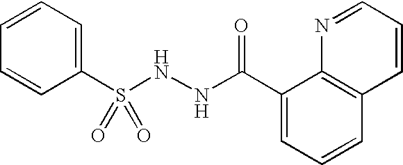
C1=CC=C(S(NNC(C2=CC=CC3=C2N=CC=C3)=O)(=O)=O)C=C1
